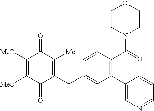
C1([MeO])=C([MeO])C(=O)C(CC2=CC(C3=CN=CC=C3)=C(C(=O)N3CCOCC3)C=C2)=C([Me])C1=O
